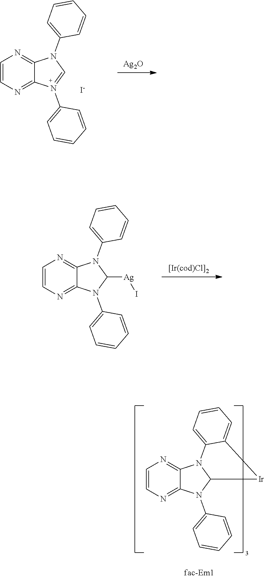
C1(N2=CN(C3=CC=CC=C3)C3=NC=CN=C32)=CC=CC=C1.[I-].[Ag2O].C1(N2C([Ag]I)N(C3=CC=CC=C3)C3=NC=CN=C32)=CC=CC=C1.C1(N2C3N(C4=NC=CN=C42)C2=CC=CC=C2[Ir]3)=CC=CC=C1
